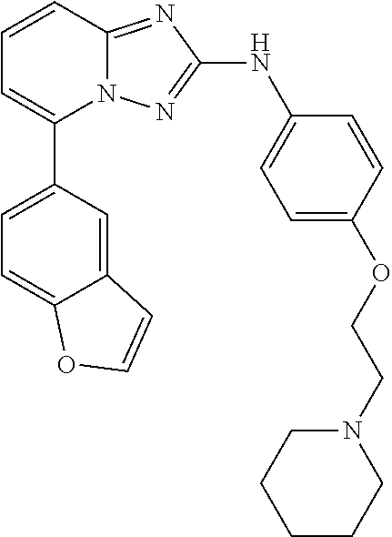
N12C(=NC(NC3=CC=C(OCCN4CCCCC4)C=C3)=N1)C=CC=C2C1=CC=C2C(=C1)C=CO2
